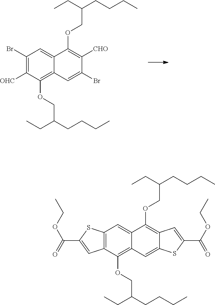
C12=C(C(OCC(CCCC)CC)=C3C(=C1)C(OCC(CC)CCCC)=C1C(=C3)SC(C(OCC)=O)=C1)C=C(C(=O)OCC)S2.C1(Br)=C([OHC])C(OCC(CCCC)CC)=C2C(=C1)C(OCC(CC)CCCC)=C([CHO])C(Br)=C2
